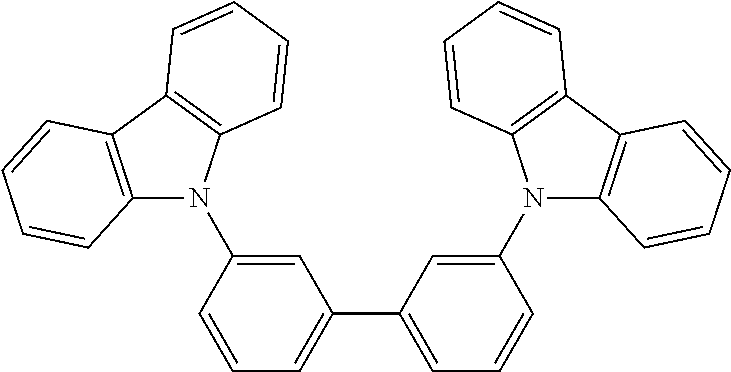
C12=C(C3=C(C=CC=C3)N1C1=CC(C3=CC=CC(N4C5=C(C6=C4C=CC=C6)C=CC=C5)=C3)=CC=C1)C=CC=C2
